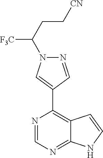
N1=CN=C2C(=C1C1=CN(C(CC[CN])[F3C])N=C1)C=CN2
